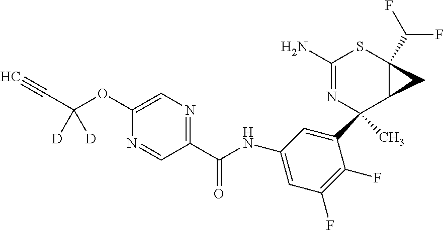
C1(C2(C)N=C(N)SC3(C(F)F)C2C3)=CC(NC(C2=NC=C(OC(C#C)([D])[D])N=C2)=O)=CC(F)=C1F
